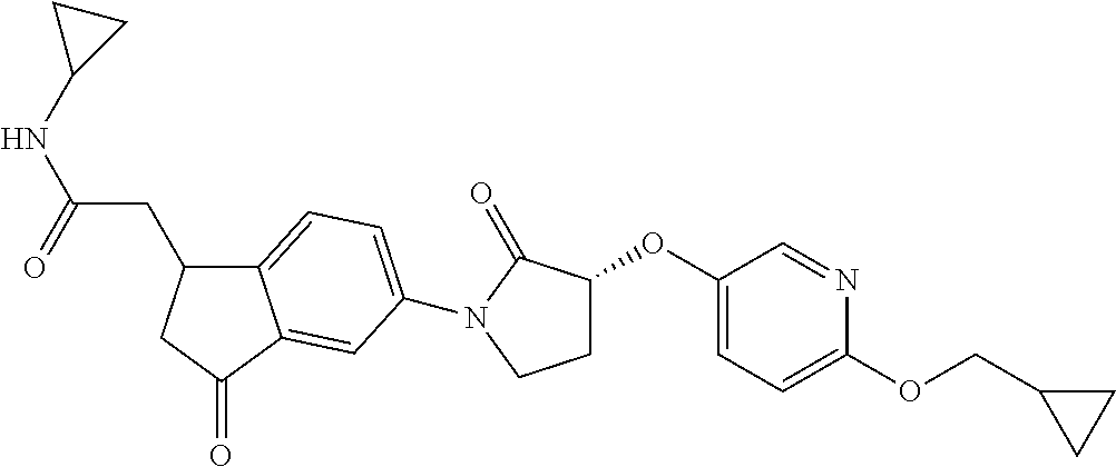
C12=CC=C(N3C(=O)C(OC4=CC=C(OCC5CC5)N=C4)CC3)C=C1C(=O)CC2CC(NC1CC1)=O
